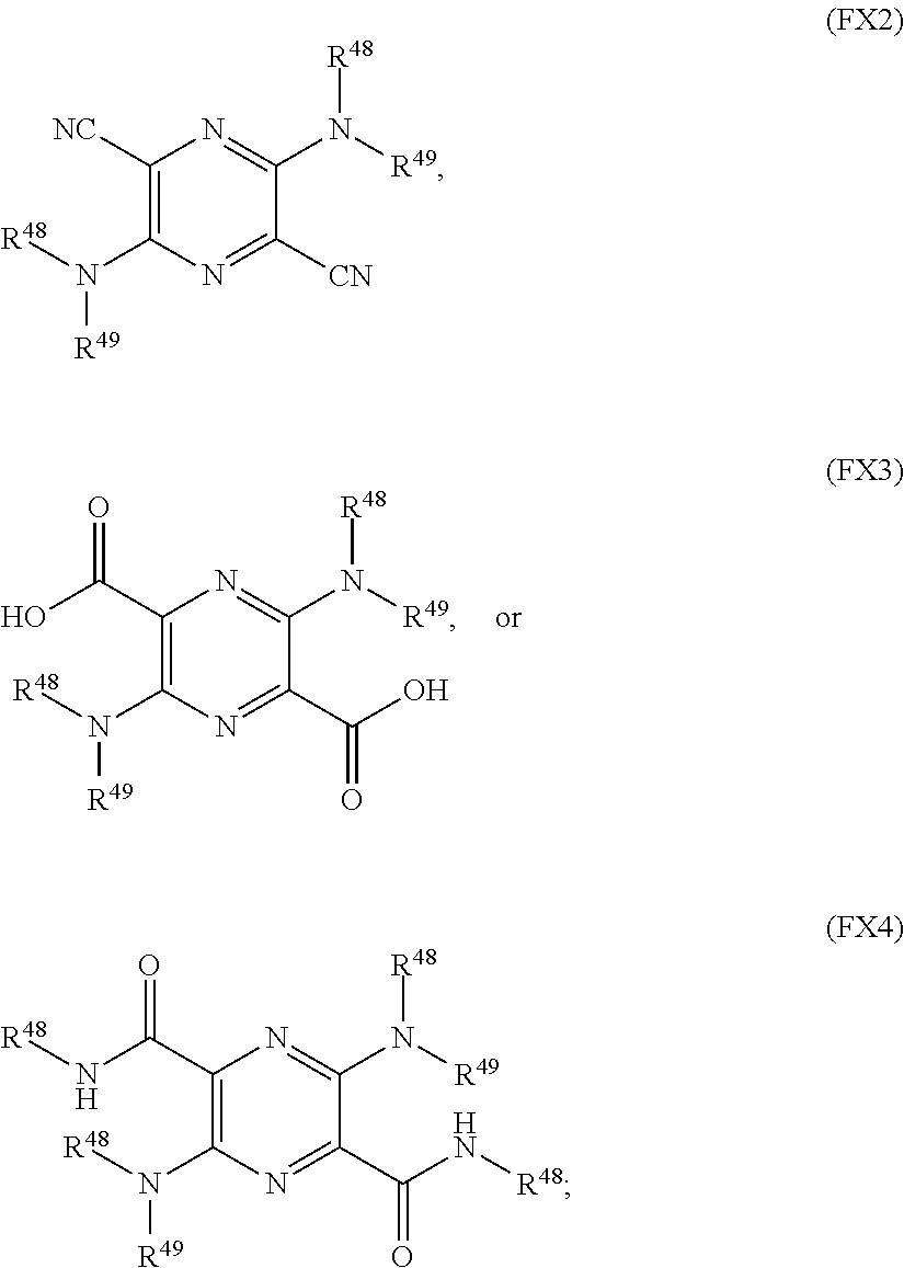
C1(C(O)=O)=C(N([R48])[R49])N=C(C(O)=O)C(N([R49])[R48])=N1.C1([NC])=C(N([R48])[R49])N=C([CN])C(N([R49])[R48])=N1.C1(C(N[R48])=O)=C(N([R48])[R49])N=C(C(N[R48])=O)C(N([R49])[R48])=N1
